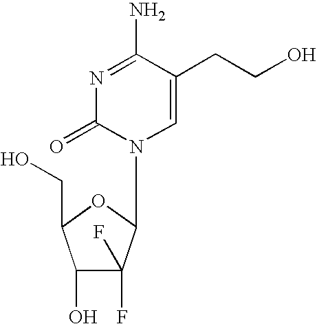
N1=C(N)C(CCO)=CN(C2C(F)(F)C(O)C(CO)O2)C1=O
